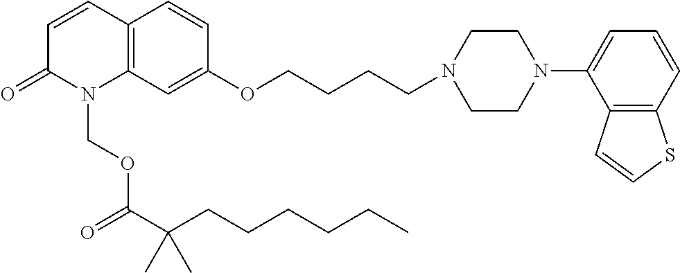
C12=C(C=C(OCCCCN3CCN(C4=CC=CC5=C4C=CS5)CC3)C=C1)N(COC(C(CCCCCC)(C)C)=O)C(=O)C=C2
